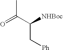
O=C(C(C[Ph])[NHBoc])C
